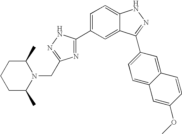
C1=C(C2=NC(CN3C(C)CCCC3C)=NN2)C=C2C(=C1)NN=C2C1=CC=C2C(=C1)C=CC(OC)=C2
